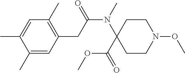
C1(C)=CC(CC(N(C2(C(OC)=O)CCN(OC)CC2)C)=O)=C(C)C=C1C
